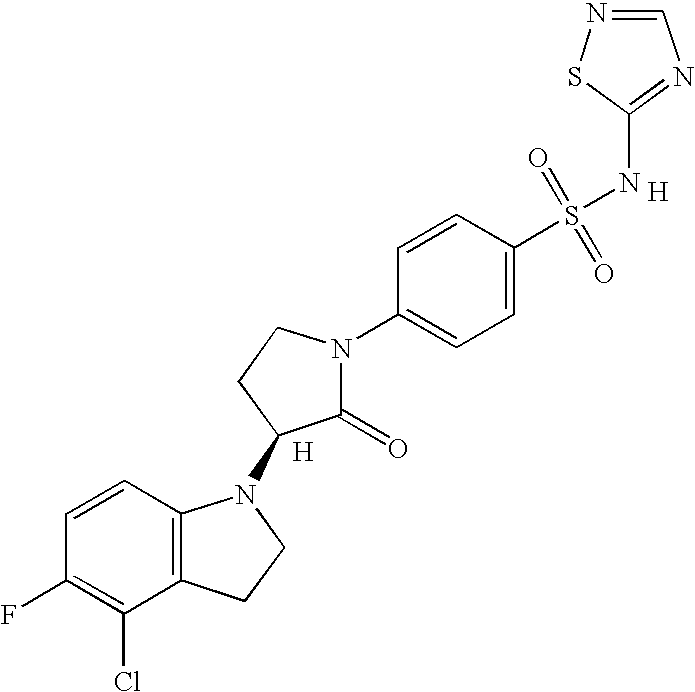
[H].C1=CC2=C(C(Cl)=C1F)CCN2C1C(=O)N(C2=CC=C(S(=O)(=O)NC3=NC=NS3)C=C2)CC1.[H]
